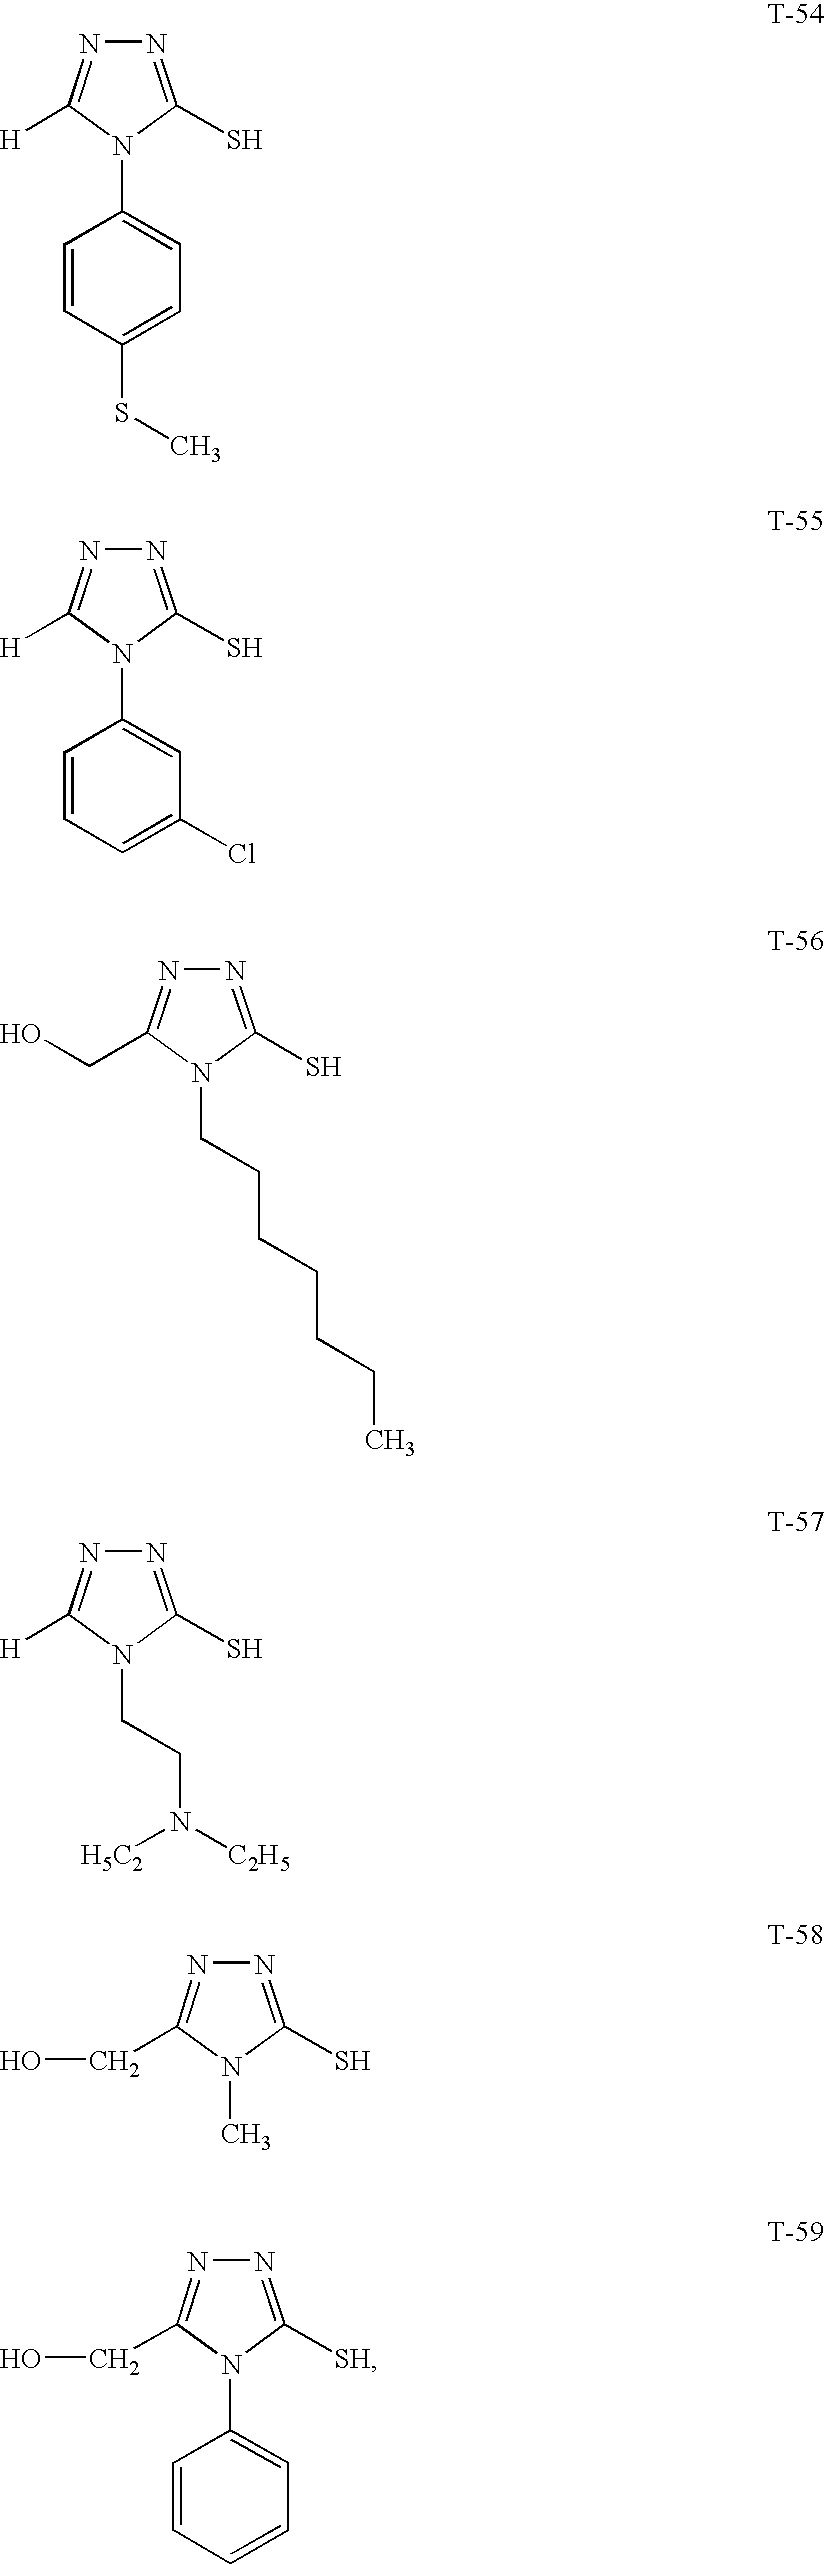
N1=C(S)N(C2=CC=C(SC)C=C2)C([H])=N1.N1=C(S)N(C2=CC(Cl)=CC=C2)C([H])=N1.N1=C(S)N(CCCCCCC)C(CO)=N1.N1=C(S)N(CCN([C2H5])[H5C2])C([H])=N1.N1=C(S)N(C)C(CO)=N1.N1=C([SH])N(C2=CC=CC=C2)C(CO)=N1
